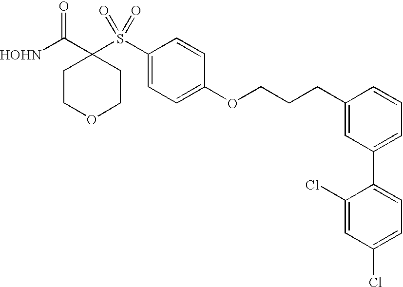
[HOHN]C(C1(S(C2=CC=C(OCCCC3=CC(C4=CC=C(Cl)C=C4Cl)=CC=C3)C=C2)(=O)=O)CCOCC1)=O
